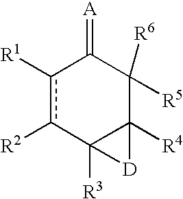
C12([R3])C([R4])(C([R5])([R6])C(=[A])c([R1])c1[R2])[D]2
